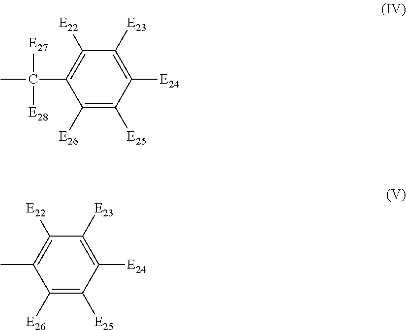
CC(C1=C([E22])C([E23])=C([E24])C([E25])=C1[E26])([E27])[E28].C1(C)=C([E22])C([E23])=C([E24])C([E25])=C1[E26]
